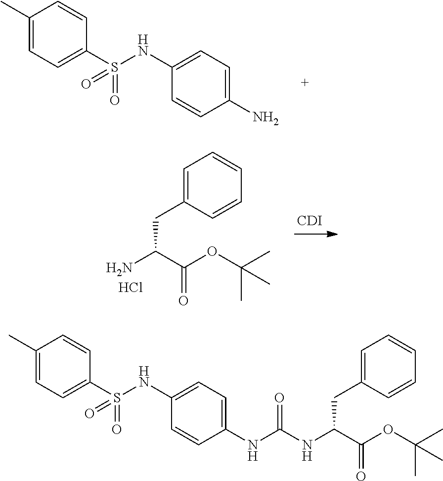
C1(C)=CC=C(S(NC2=CC=C(N)C=C2)(=O)=O)C=C1.NC(C(OC(C)(C)C)=O)CC1=CC=CC=C1.Cl.[CDI].C1(C)=CC=C(S(NC2=CC=C(NC(NC(C(OC(C)(C)C)=O)CC3=CC=CC=C3)=O)C=C2)(=O)=O)C=C1
